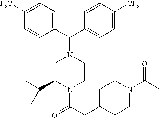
C1=C([F3C])C=CC(C(N2CC(C(C)C)N(C(CC3CCN(C(C)=O)CC3)=O)CC2)C2=CC=C([CF3])C=C2)=C1
